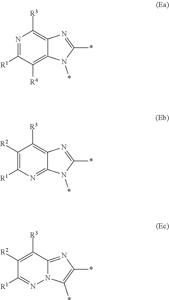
N1=C([R1])C([R4])=C2C(=C1[R3])N=C(*)N2*.C1([R2])=C([R1])N=C2C(=C1[R3])N=C(*)N2*.C1([R2])=C([R3])C2=NC(*)=C(*)N2N=C1[R1]
